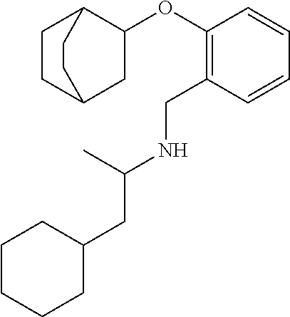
C1(CC(NCC2=C(OC3C4CCC(C3)CC4)C=CC=C2)C)CCCCC1
